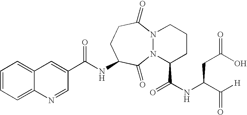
C1=NC2=CC=CC=C2C=C1C(NC1CCC(=O)N2N(C1=O)C(C(NC(C([H])=O)CC(O)=O)=O)CCC2)=O
